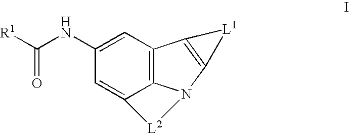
C1=C2C3=C(C=C1NC([R1])=O)C1=C(N3[L2]2)[L1]1
